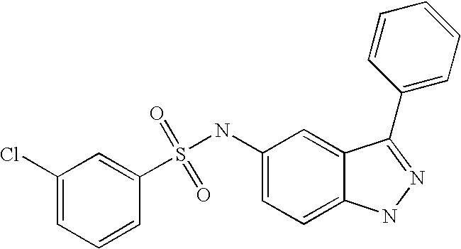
S(=O)(=O)(NC1=CC=C2C(=C1)C(C1=CC=CC=C1)=NN2)C1=CC(Cl)=CC=C1
